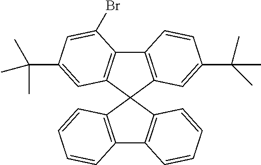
C12=C(C3(C4=C1C(Br)=CC(C(C)(C)C)=C4)C1=C(C4=C3C=CC=C4)C=CC=C1)C=C(C(C)(C)C)C=C2
